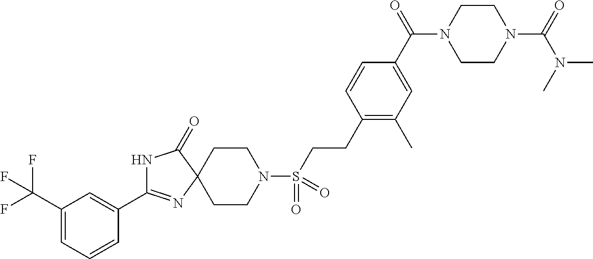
N1C(=O)C2(N=C1C1=CC(C(F)(F)F)=CC=C1)CCN(S(=O)(=O)CCC1=C(C)C=C(C(=O)N3CCN(C(=O)N(C)C)CC3)C=C1)CC2
